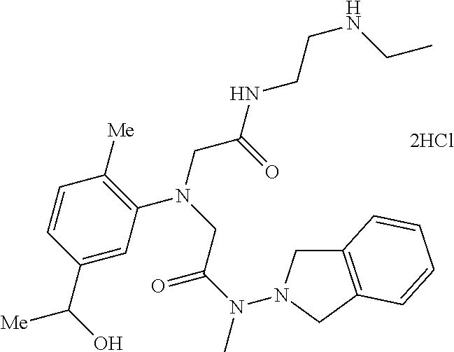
[2HCl].C1=C(C(O)[Me])C=CC([Me])=C1N(CC(NCCNCC)=O)CC(N(C)N1CC2=C(C1)C=CC=C2)=O
